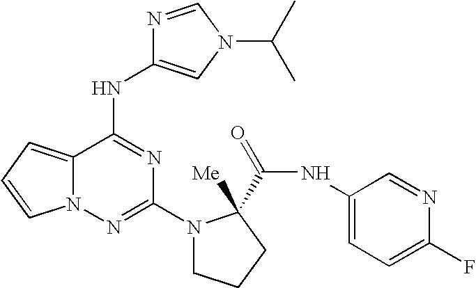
C12=CC=CN1N=C(N1CCCC1([Me])C(NC1=CC=C(F)N=C1)=O)N=C2NC1=CN(C(C)C)C=N1
